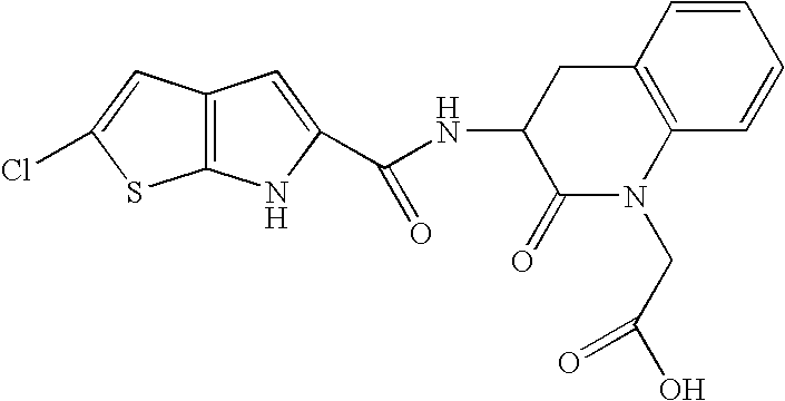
C12=C(NC(C(NC3C(=O)N(CC(O)=O)C4=C(C3)C=CC=C4)=O)=C1)SC(Cl)=C2
